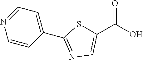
C1=CC(C2=NC=C(C(O)=O)S2)=CC=N1
